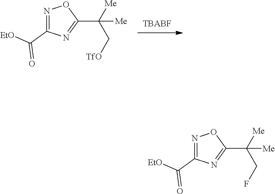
[TBABF].N1=C(C([EtO])=O)N=C(C([Me])(C[TfO])[Me])O1.N1=C(C([EtO])=O)N=C(C([Me])(CF)[Me])O1
